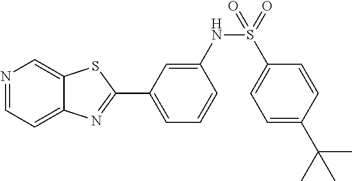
C1=C(NS(=O)(C2=CC=C(C(C)(C)C)C=C2)=O)C=CC=C1C1=NC2=CC=NC=C2S1
